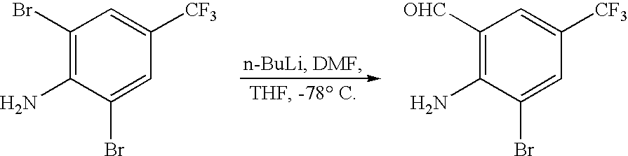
C1(Br)=C(N)C(Br)=CC([CF3])=C1.C1([OHC])=C(N)C(Br)=CC([CF3])=C1
